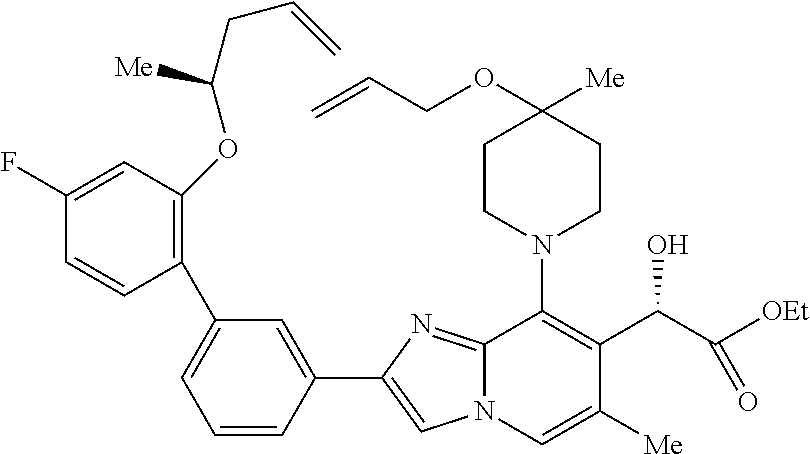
C1CN(C2=C(C(O)C([OEt])=O)C([Me])=CN3C2=NC(C2=CC(C4=C(OC([Me])CC=C)C=C(F)C=C4)=CC=C2)=C3)CCC1(OCC=C)[Me]
